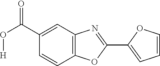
C1=CC2=C(C=C1C(O[H])=O)N=C(C1=CC=CO1)O2
